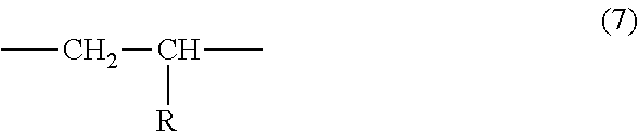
CCC([R])C
